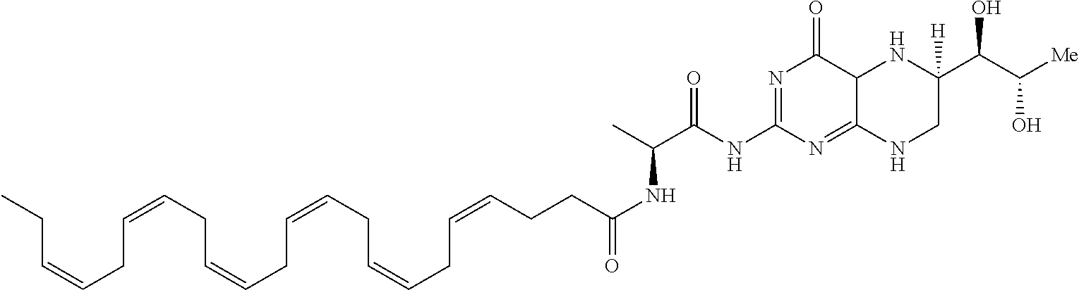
CCC=CCC=CCC=CCC=CCC=CCC=CCCC(NC(C(NC1=NC(=O)C2C(=N1)NCC(C(C([Me])O)O)([H])N2)=O)C)=O
